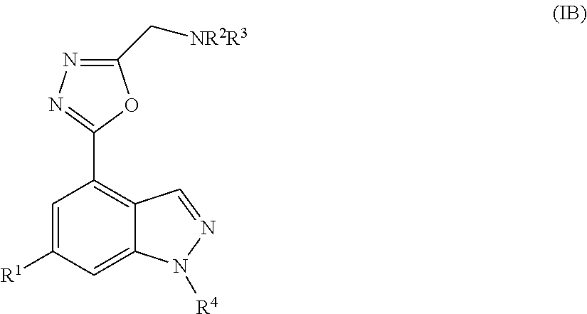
C1=C([R1])C=C2C(=C1C1=NN=C(C[NR2R3])O1)C=NN2[R4]
